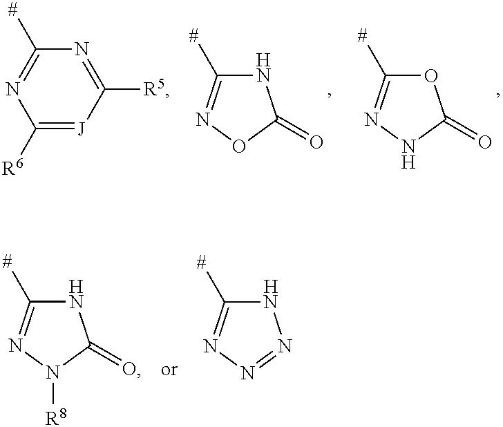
N1C([#])=NOC1=O.[H].O1C([#])=NNC1=O.C1([R6])=[J]C([R5])=NC([#])=N1.N1C([#])=NN([R8])C1=O.[H].N1C([#])=NN=N1.[H]
